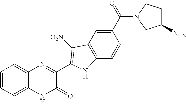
C1=CC=C2C(=C1)N=C(C1=C([O2N])C3=C(C=CC(C(N4CC(N)CC4)=O)=C3)N1)C(=O)N2
